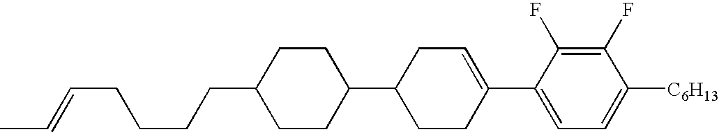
C1(F)=C(F)C(C2=CCC(C3CCC(CCCCC=CC)CC3)CC2)=CC=C1[C6H13]
